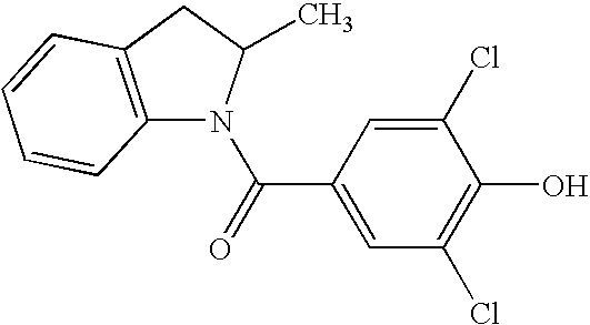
C(=O)(C1=CC(Cl)=C(O)C(Cl)=C1)N1C2=C(CC1C)C=CC=C2
